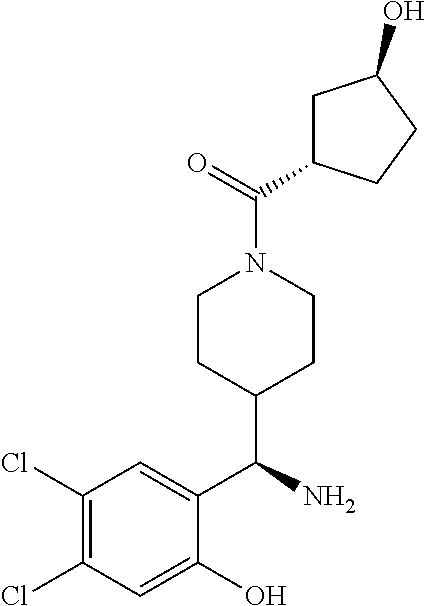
C1(Cl)=C(Cl)C=C(O)C(C(N)C2CCN(C(=O)C3CC(O)CC3)CC2)=C1
